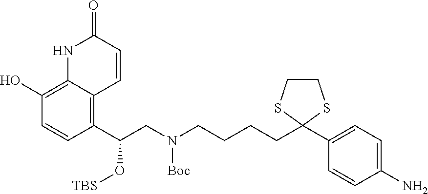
C1(C(CN(CCCCC2(C3=CC=C(N)C=C3)SCCS2)[Boc])O[TBS])=C2C(=C(O)C=C1)NC(=O)C=C2
